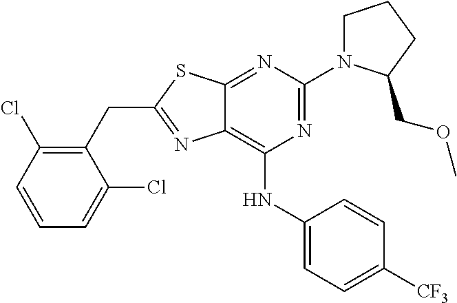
N1=C(N2CCCC2COC)N=C2C(=C1NC1=CC=C([CF3])C=C1)N=C(CC1=C(Cl)C=CC=C1Cl)S2
